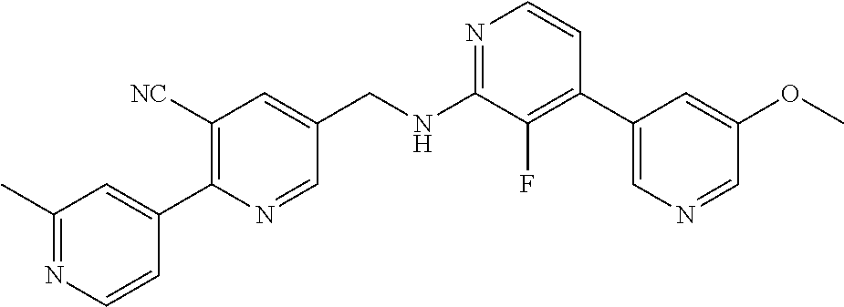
N1=C(NCC2=CC([NC])=C(C3=CC(C)=NC=C3)N=C2)C(F)=C(C2=CN=CC(OC)=C2)C=C1
